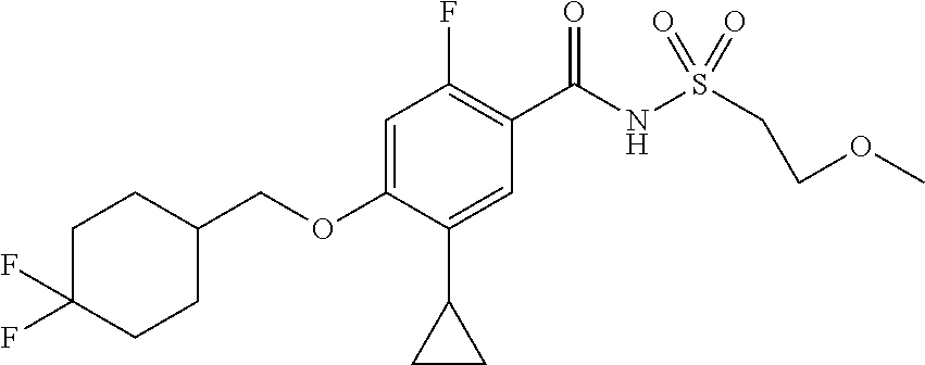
C1=C(OCC2CCC(F)(F)CC2)C(C2CC2)=CC(C(NS(=O)(=O)CCOC)=O)=C1F
